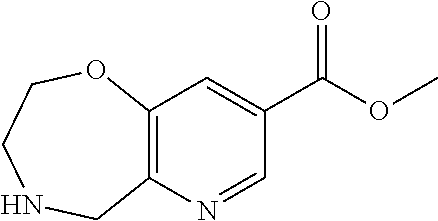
N1CC2=C(OCC1)C=C(C(=O)OC)C=N2
